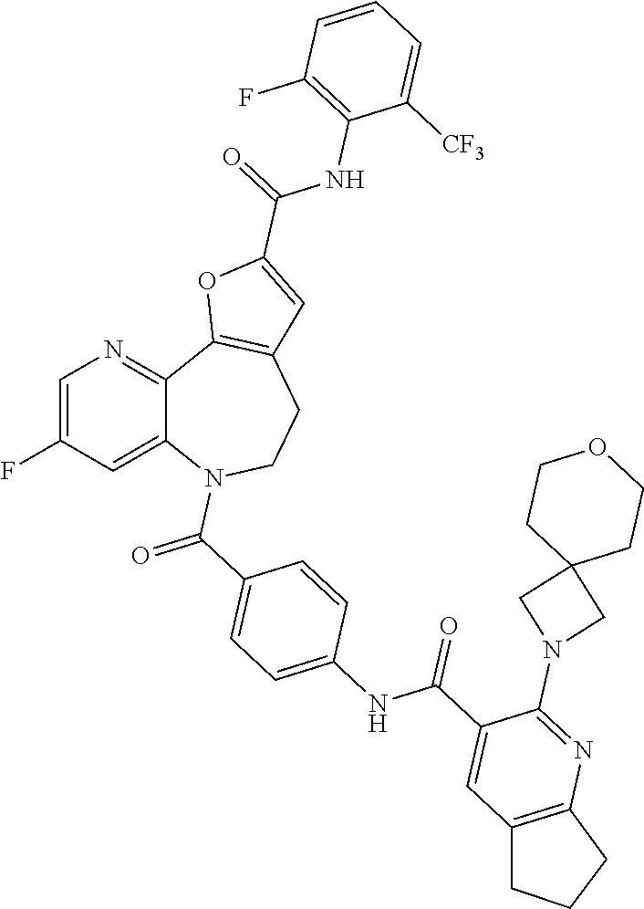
C1=C(F)C=C2C(=N1)C1=C(CCN2C(=O)C2=CC=C(NC(C3=CC4=C(N=C3N3CC5(C3)CCOCC5)CCC4)=O)C=C2)C=C(C(=O)NC2=C(F)C=CC=C2[CF3])O1
